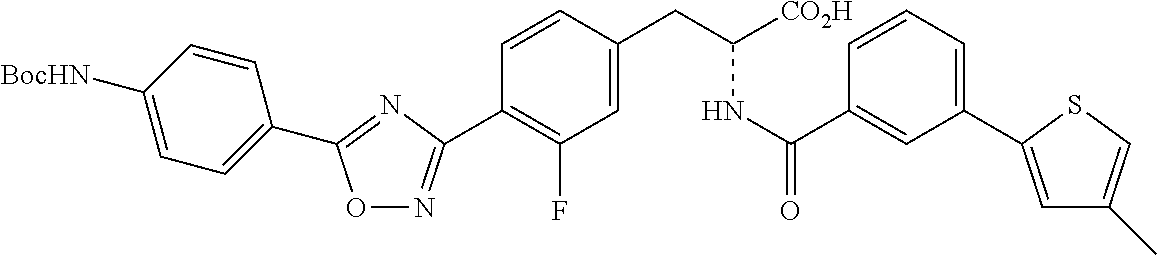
O1N=C(C2=C(F)C=C(CC(NC(=O)C3=CC(C4=CC(C)=CS4)=CC=C3)[CO2H])C=C2)N=C1C1=CC=C([BocHN])C=C1
